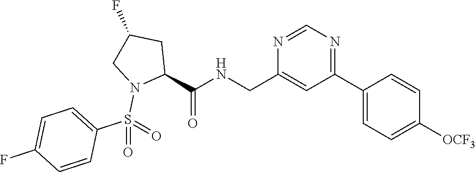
C1(CNC(C2CC(F)CN2S(=O)(C2=CC=C(F)C=C2)=O)=O)=CC(C2=CC=C([OCF3])C=C2)=NC=N1
